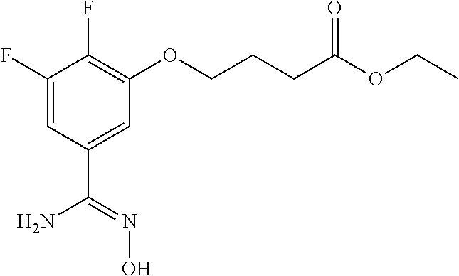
C1(F)=CC(C(N)=NO)=CC(OCCCC(OCC)=O)=C1F
